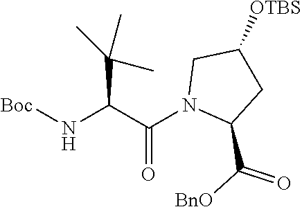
[Boc]NC(C(N1C(C([BnO])=O)CC([OTBS])C1)=O)C(C)(C)C
